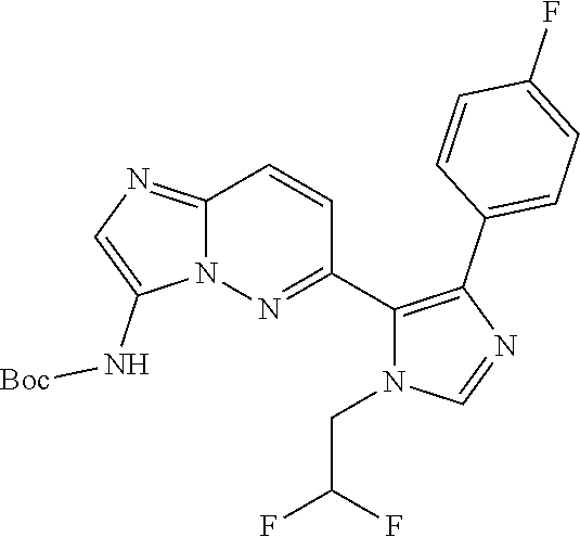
C12=NC=C(N[Boc])N1N=C(C1=C(C3=CC=C(F)C=C3)N=CN1CC(F)F)C=C2
